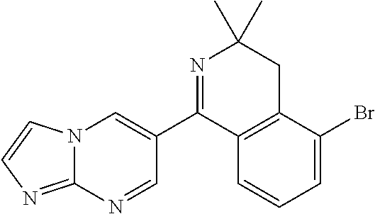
N12C(=NC=C1)N=CC(C1=NC(C)(C)CC3=C1C=CC=C3Br)=C2
